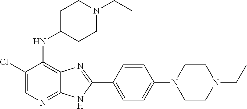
C1(Cl)=CN=C2C(=C1NC1CCN(CC)CC1)N=C(C1=CC=C(N3CCN(CC)CC3)C=C1)N2
